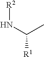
CC(N[R2])[R1]
